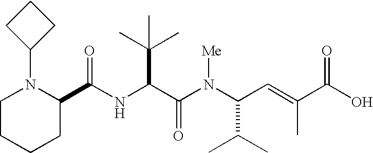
N(C(C(N(C(C(C)C)C=C(C)C(O)=O)[Me])=O)C(C)(C)C)C(=O)C1N(C2CCC2)CCCC1
